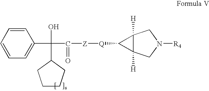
C12([H])C([H])(CN([R4])C1)C2[Q][Z]C(C(C1=CC=CC=C1)(O)C1CCCC1)=O
